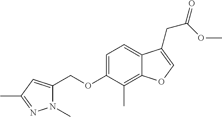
C(OC1=CC=C2C(=C1C)OC=C2CC(OC)=O)C1=CC(C)=NN1C
